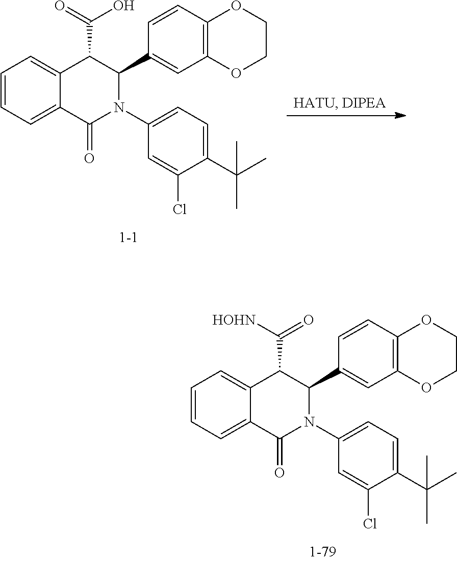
C1=CC=C2C(=C1)C(C([HOHN])=O)C(C1=CC3=C(C=C1)OCCO3)N(C1=CC=C(C(C)(C)C)C(Cl)=C1)C2=O.C1=CC=C2C(=C1)C(C(=O)O)C(C1=CC3=C(C=C1)OCCO3)N(C1=CC=C(C(C)(C)C)C(Cl)=C1)C2=O
